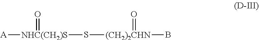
[NHC(CH2)S]([A])(=O)S[(CH2)2CHN](=O)B
